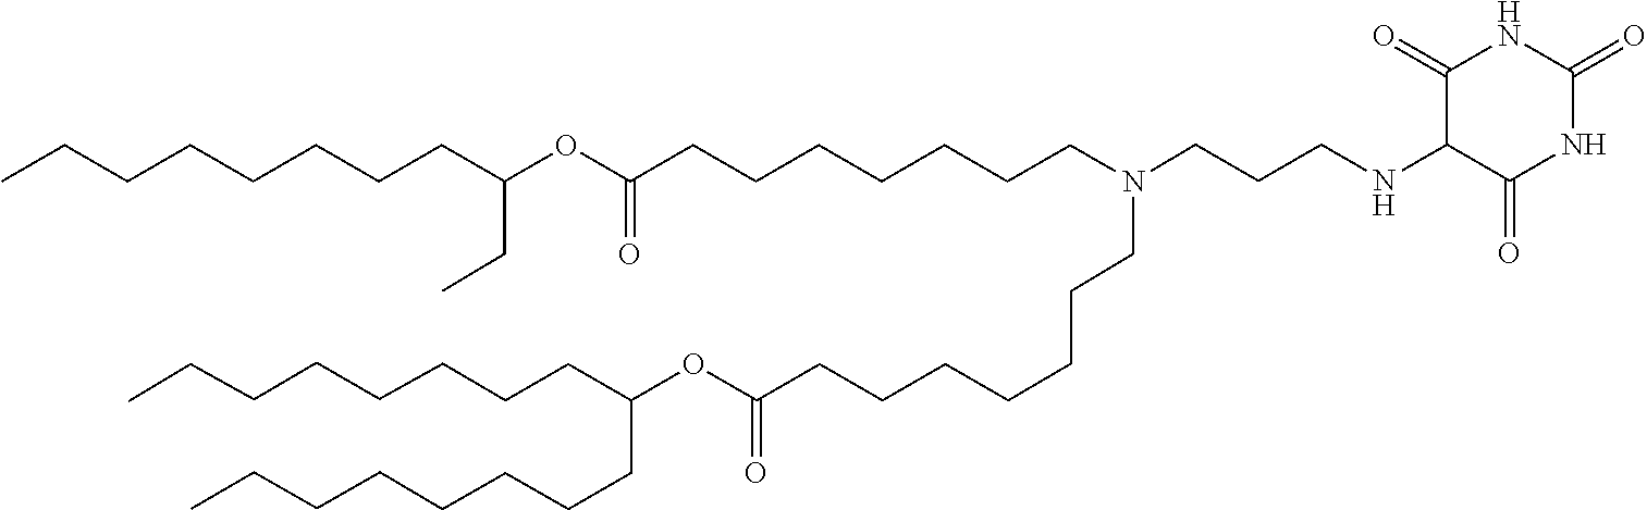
O(C(=O)CCCCCCCN(CCCNC1C(=O)NC(=O)NC1=O)CCCCCCCC(OC(CC)CCCCCCCC)=O)C(CCCCCCCC)CCCCCCCC
